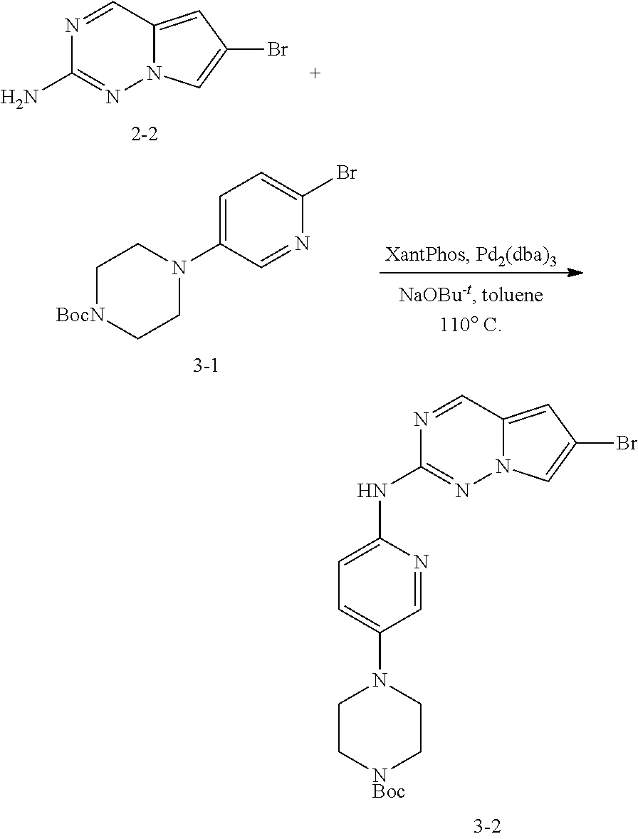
C1=NC(NC2=NN3C(=CC(Br)=C3)C=N2)=CC=C1N1CC[NBoc]CC1.NC1=NN2C(=CC(Br)=C2)C=N1.C1=C(N2CC[BocN]CC2)C=NC(Br)=C1
